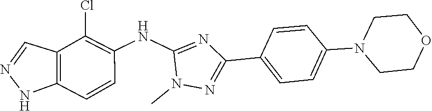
O1CCN(C2=CC=C(C3=NN(C)C(NC4=C(Cl)C5=C(NN=C5)C=C4)=N3)C=C2)CC1
